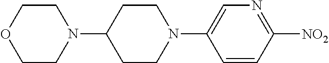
C1=CC([NO2])=NC=C1N1CCC(N2CCOCC2)CC1
